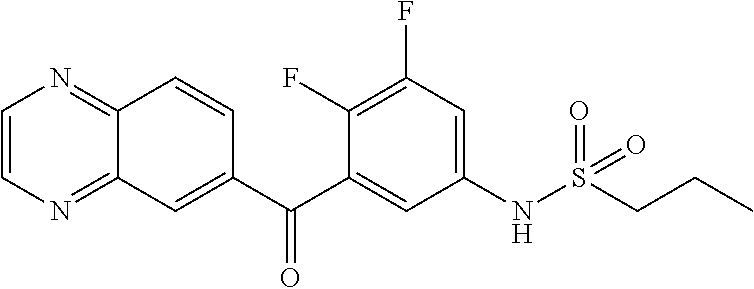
C1=CN=C2C(=N1)C=CC(C(C1=CC(NS(CCC)(=O)=O)=CC(F)=C1F)=O)=C2
